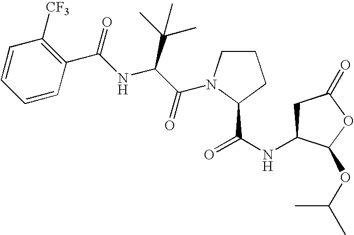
C1C(NC(=O)C2N(C(C(NC(C3=C([CF3])C=CC=C3)=O)C(C)(C)C)=O)CCC2)C(OC(C)C)OC1=O
